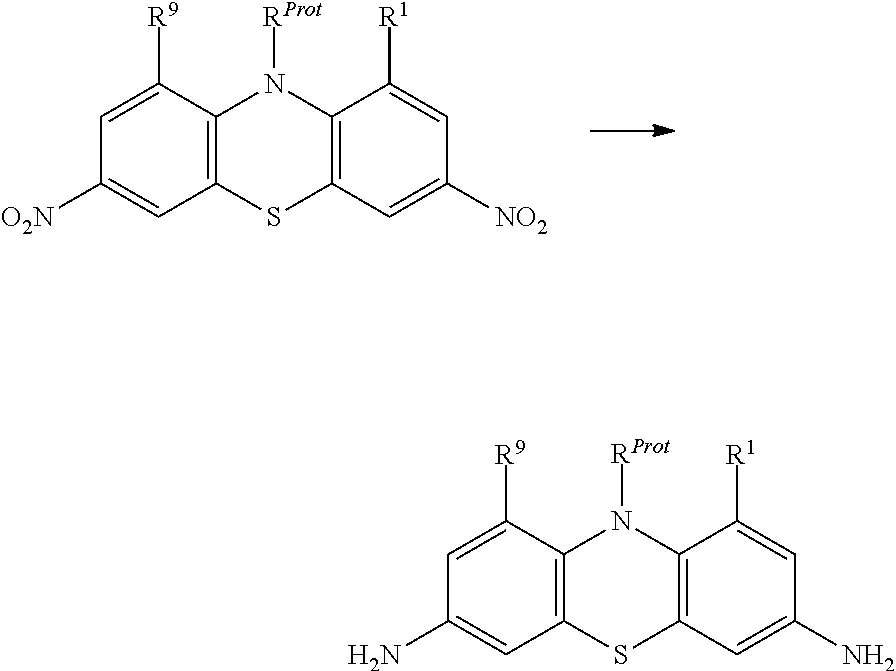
C1=C([R9])C2=C(C=C1[O2N])SC1=C(N2[RProt])C([R1])=CC([NO2])=C1.C1=C([R9])C2=C(C=C1N)SC1=C(N2[RProt])C([R1])=CC(N)=C1
